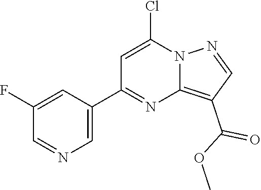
C1=C(C2=NC3=C(C(OC)=O)C=NN3C(Cl)=C2)C=C(F)C=N1
